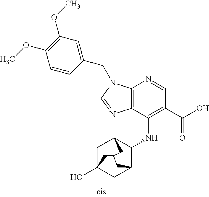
C12=C(C(NC3C4CC5(O)CC3CC(C5)C4)=C(C(O)=O)C=N1)N=CN2CC1=CC(OC)=C(OC)C=C1
